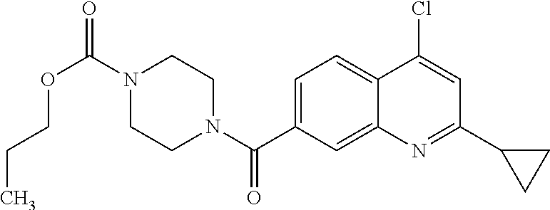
N1(C(OCCC)=O)CCN(C(=O)C2=CC=C3C(=C2)N=C(C2CC2)C=C3Cl)CC1
